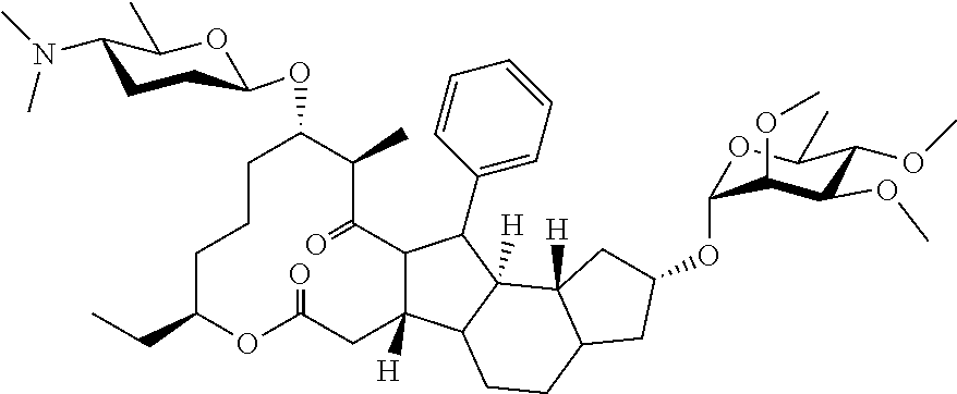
C1C(CC)OC(=O)CC2([H])C(C(=O)C(C)C(OC3CCC(N(C)C)C(C)O3)CC1)C(C1=CC=CC=C1)C1([H])C2CCC2C1([H])CC(OC1OC(C)C(OC)C(OC)C1OC)C2
